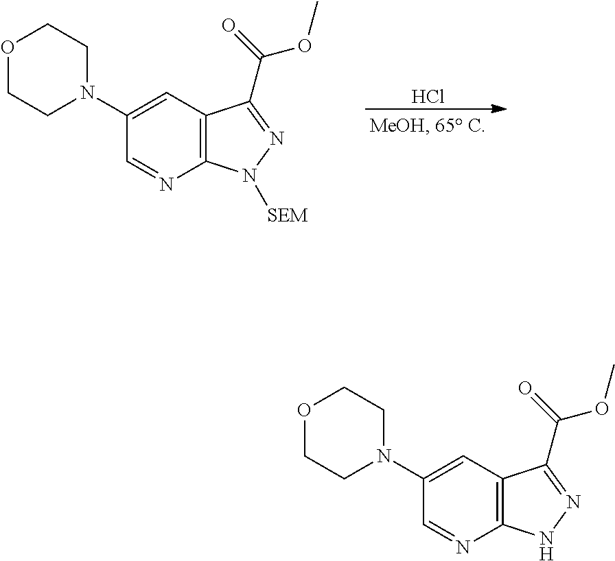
Cl.C12=C(C=C(N3CCOCC3)C=N1)C(C(=O)OC)=NN2[SEM].C12=C(C=C(N3CCOCC3)C=N1)C(C(=O)OC)=NN2
